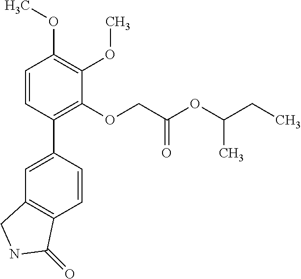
C1=C(C2=C(OCC(OC(CC)C)=O)C(OC)=C(OC)C=C2)C=CC2=C1CNC2=O
